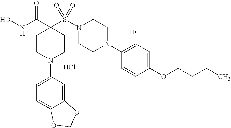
ONC(C1(S(N2CCN(C3=CC=C(OCCCC)C=C3)CC2)(=O)=O)CCN(C2=CC=C3C(=C2)OCO3)CC1)=O.Cl.Cl
